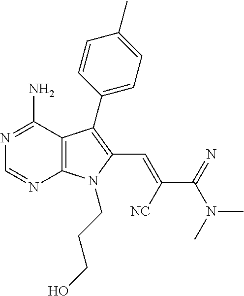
C12=C(C(N)=NC=N1)C(C1=CC=C(C)C=C1)=C(C=C([NC])C(=N)N(C)C)N2CCCO
